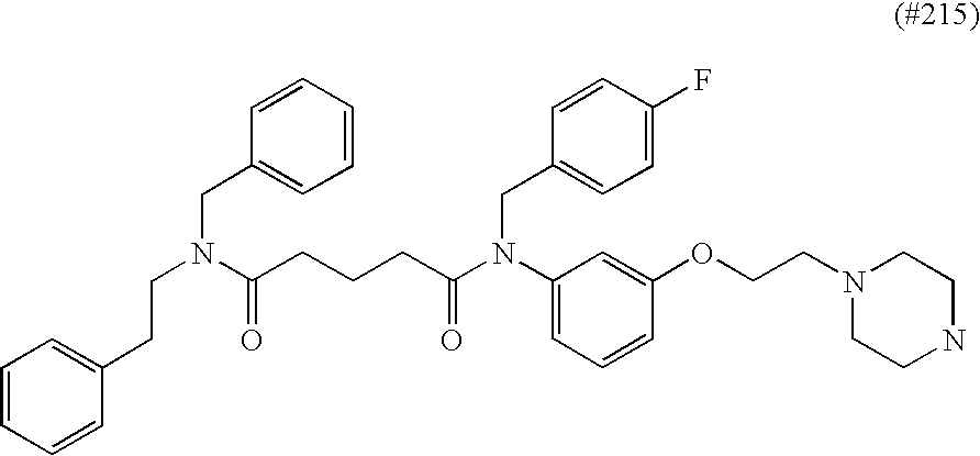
C1=CC(CCN(C(CCCC(N(C2=CC=CC(OCCN3CCNCC3)=C2)CC2=CC=C(F)C=C2)=O)=O)CC2=CC=CC=C2)=CC=C1
